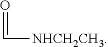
O=C[NHCH2CH3]
